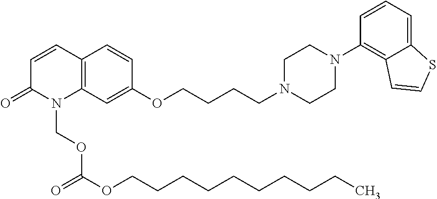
C12=C(C=C(OCCCCN3CCN(C4=C5C(=CC=C4)SC=C5)CC3)C=C1)N(COC(OCCCCCCCCCC)=O)C(=O)C=C2
